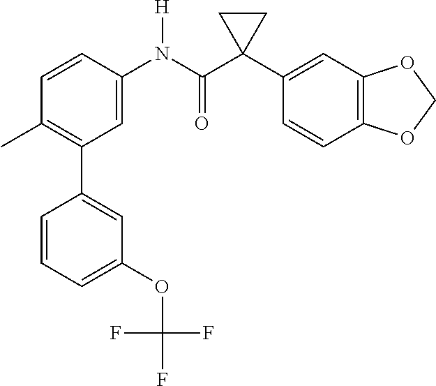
C1=C(N(C(C2(C3=CC4=C(C=C3)OCO4)CC2)=O)[H])C=CC(C)=C1C1=CC(OC(F)(F)F)=CC=C1
